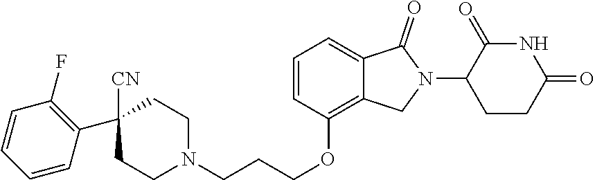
C1CN(CCCOC2=C3C(=CC=C2)C(=O)N(C2CCC(=O)NC2=O)C3)CCC1([CN])C1=C(F)C=CC=C1
